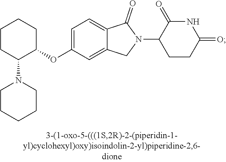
C1CC(N2CCCCC2)C(OC2=CC=C3C(=C2)CN(C2CCC(=O)NC2=O)C3=O)CC1
